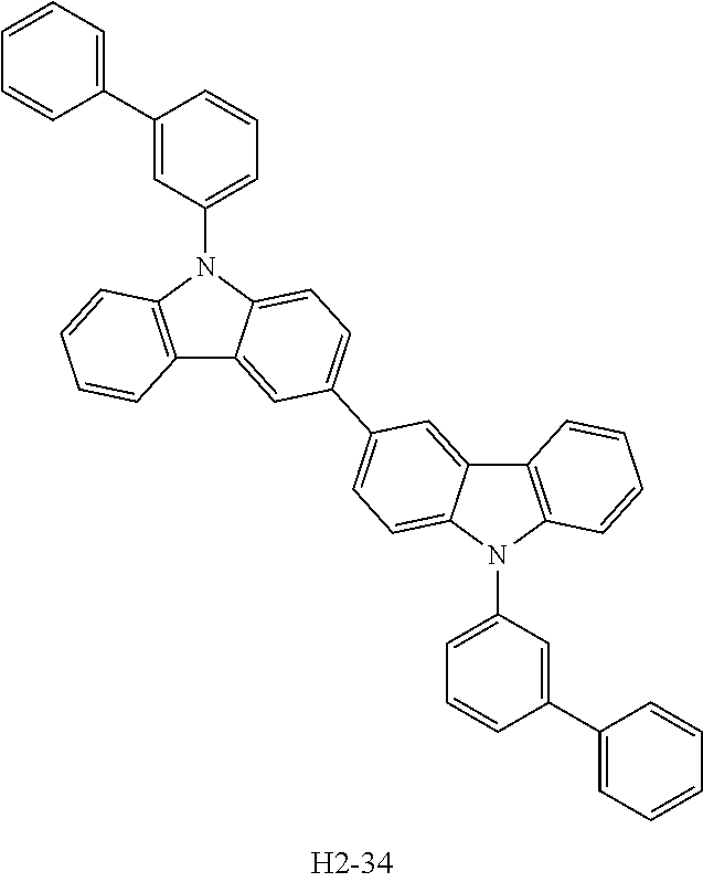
C1(C2=CC=CC=C2)=CC(N2C3=C(C4=CC(C5=CC=C6N(C7=CC=CC(C8=CC=CC=C8)=C7)C7=C(C6=C5)C=CC=C7)=CC=C24)C=CC=C3)=CC=C1
